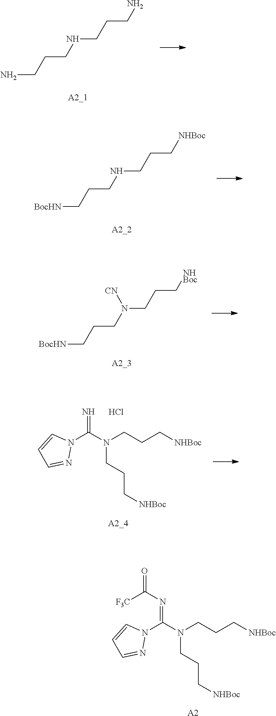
NCCCNCCCN.[BocHN]CCCNCCC[NHBoc].[BocHN]CCCN(CCC[NHBoc])[CN].N1(C(N(CCC[NHBoc])CCC[NHBoc])=N)C=CC=N1.Cl.N1(C(N(CCC[NHBoc])CCC[NHBoc])=NC(=O)[F3C])C=CC=N1.[A2]
